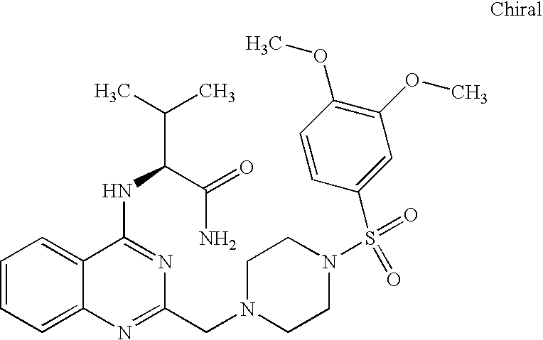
C1=CC=C2C(=C1)C(NC(C(C)C)C(=O)N)=NC(CN1CCN(S(=O)(=O)C3=CC(OC)=C(OC)C=C3)CC1)=N2
